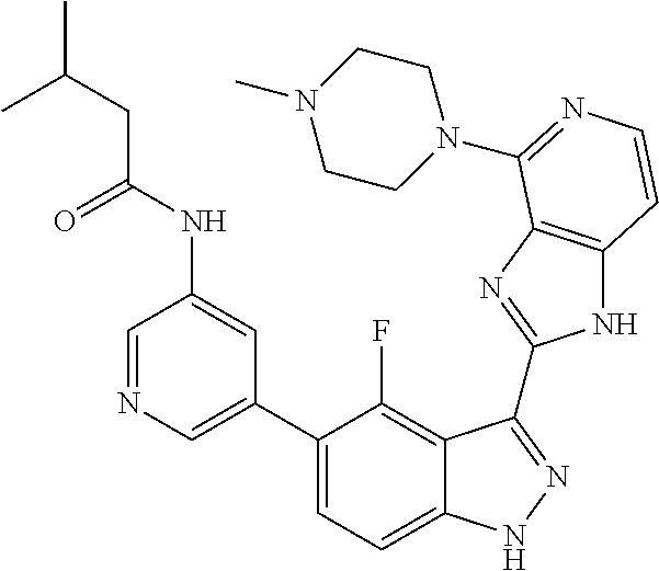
C1=C(C2=CC=C3C(=C2F)C(C2=NC4=C(N2)C=CN=C4N2CCN(C)CC2)=NN3)C=C(NC(=O)CC(C)C)C=N1
